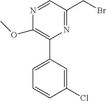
N1=C(CBr)C=NC(OC)=C1C1=CC=CC(Cl)=C1
